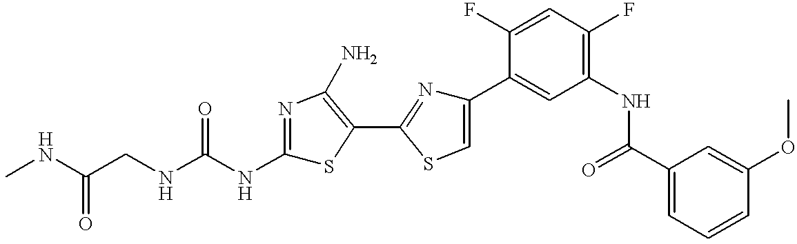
C(CNC(NC1=NC(N)=C(C2=NC(C3=CC(NC(C4=CC=CC(OC)=C4)=O)=C(F)C=C3F)=CS2)S1)=O)(=O)NC
